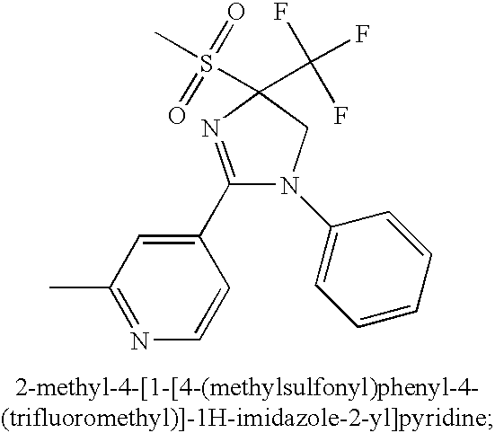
C1(C2=CC(C)=NC=C2)=NC(C(F)(F)F)(S(C)(=O)=O)CN1C1=CC=CC=C1
